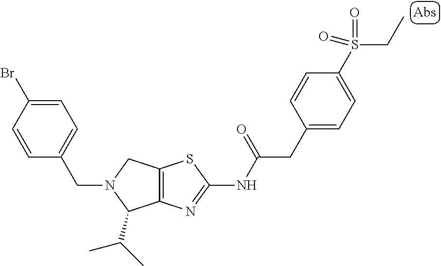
C12=C(N=C(NC(CC3=CC=C(S(CC)(=O)=O)C=C3)=O)S1)C(C(C)C)N(CC1=CC=C(Br)C=C1)C2
